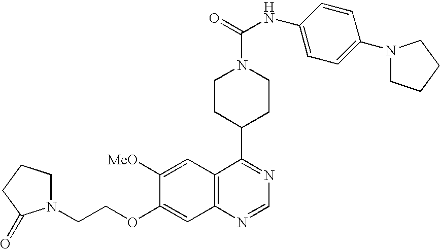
C12=C(C=C([MeO])C(OCCN3CCCC3=O)=C1)C(C1CCN(C(=O)NC3=CC=C(N4CCCC4)C=C3)CC1)=NC=N2
